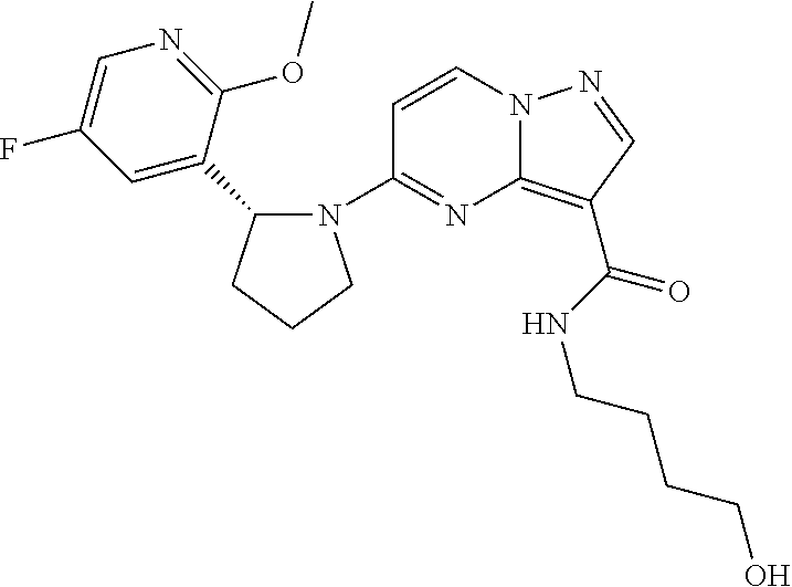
C1(N2C(C3=CC(F)=CN=C3OC)CCC2)=NC2=C(C(NCCCCO)=O)C=NN2C=C1
